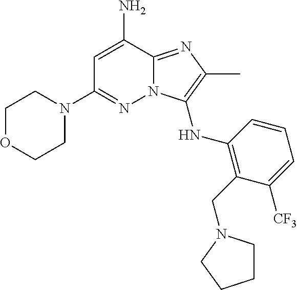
C1=C(N)C2=NC(C)=C(NC3=C(CN4CCCC4)C([CF3])=CC=C3)N2N=C1N1CCOCC1
